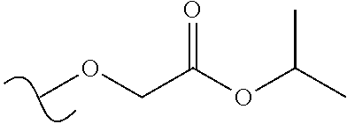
O(C)CC(OC(C)C)=O
